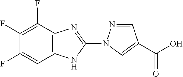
C1=NN(C2=NC3=C(N2)C=C(F)C(F)=C3F)C=C1C(O)=O
